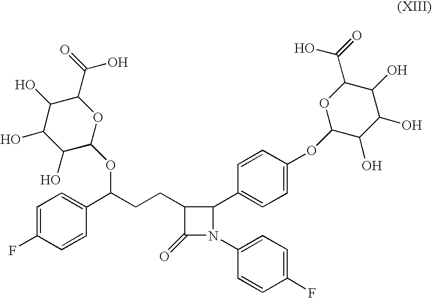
C1=C(F)C=CC(C(CCC2C(=O)N(C3=CC=C(F)C=C3)C2C2=CC=C(OC3OC(C(=O)O)C(O)C(O)C3O)C=C2)OC2OC(C(=O)O)C(O)C(O)C2O)=C1
